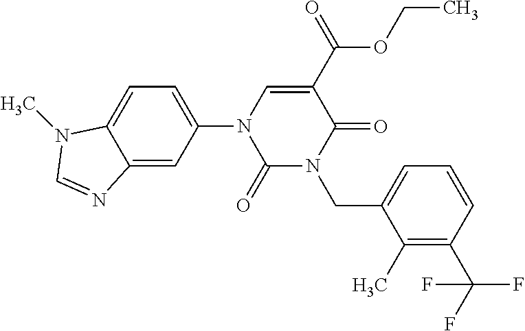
C1(=O)N(CC2=CC=CC(C(F)(F)F)=C2C)C(=O)C(C(=O)OCC)=CN1C1=CC=C2C(=C1)N=CN2C
